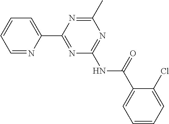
C1=NC(C2=NC(NC(C3=CC=CC=C3Cl)=O)=NC(C)=N2)=CC=C1
